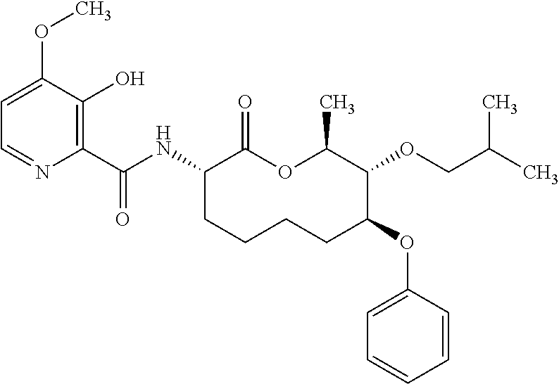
C1(C(NC2C(=O)OC(C)C(OCC(C)C)C(OC3=CC=CC=C3)CCCC2)=O)=C(O)C(OC)=CC=N1
